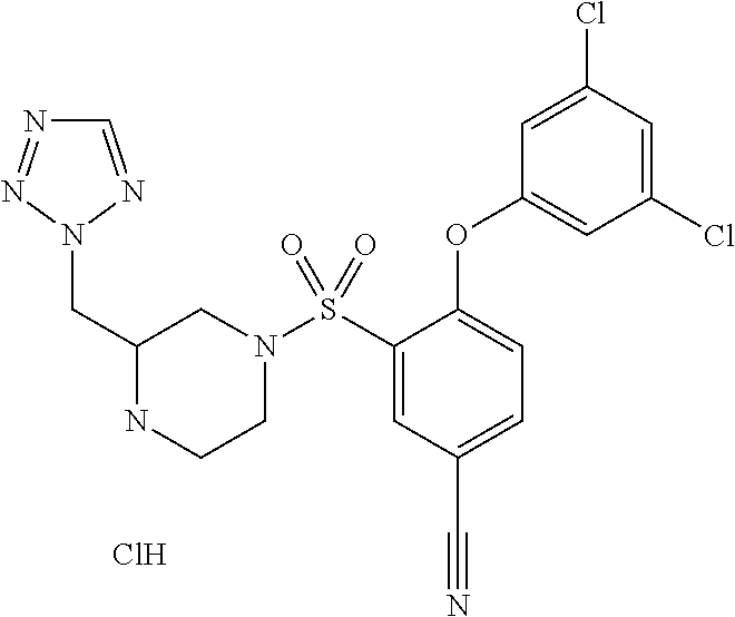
N1(S(C2=CC(C#N)=CC=C2OC2=CC(Cl)=CC(Cl)=C2)(=O)=O)CCNC(CN2N=CN=N2)C1.Cl
